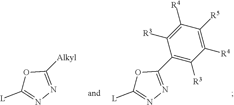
O1C([L])=NN=C1C1=C([R3])C([R4])=C([R5])C([R4])=C1[R3].O1C([L])=NN=C1[Alkyl]
